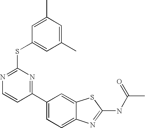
C1(C2=NC(SC3=CC(C)=CC(C)=C3)=NC=C2)=CC=C2C(=C1)SC(NC(C)=O)=N2
